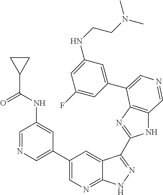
C1(C2=CN=CC(NC(C3CC3)=O)=C2)=CN=C2C(=C1)C(C1=NC3=C(N1)C=NC=C3C1=CC(NCCN(C)C)=CC(F)=C1)=NN2
